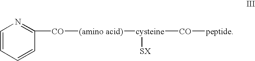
C1=CC=CC([CO][(amino acid)][cysteine]([CO][peptide])[SX])=N1
